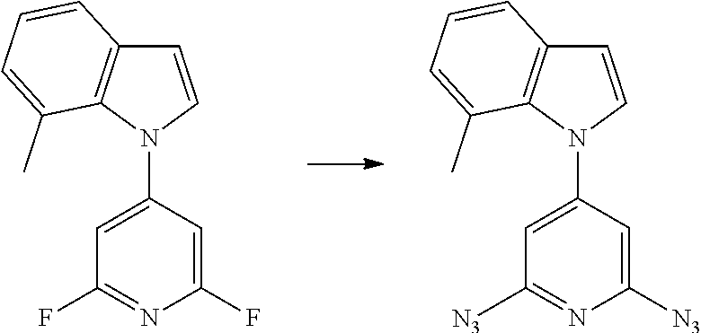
C1=C(N2C=CC3=C2C(C)=CC=C3)C=C(F)N=C1F.C1=C(N2C=CC3=C2C(C)=CC=C3)C=C([N3])N=C1[N3]
